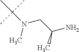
C(N(C)C(C)(C)C)C(N)C
